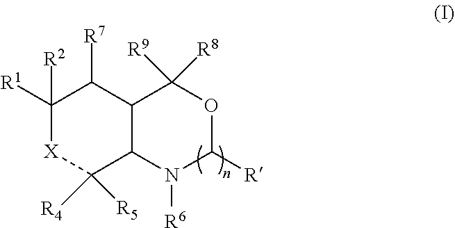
C1([R2])([R1])[X]C([R4])([R5])C2C(C1[R7])C([R8])([R9])OC([R])N2[R6]
